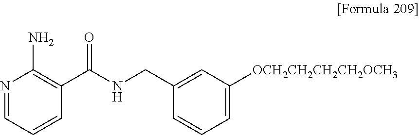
N1=CC=CC(C(NCC2=CC([OCH2CH2CH2CH2OCH3])=CC=C2)=O)=C1N
